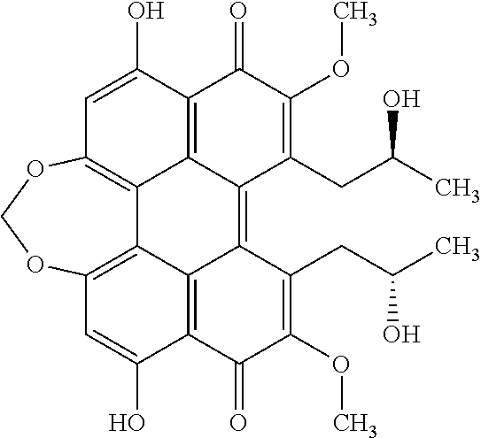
C1=C(O)C2=C3C4=C1OCOC1=C4C4=C(C(O)=C1)C(=O)C(OC)=C(CC(C)O)C4=C3C(CC(C)O)=C(OC)C2=O
